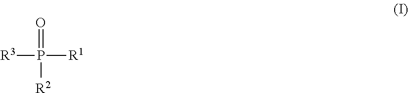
[R3]P([R1])([R2])=O
